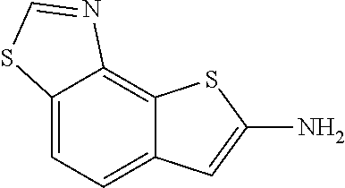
C12=CC=C3C(=C1N=CS2)SC(N)=C3
